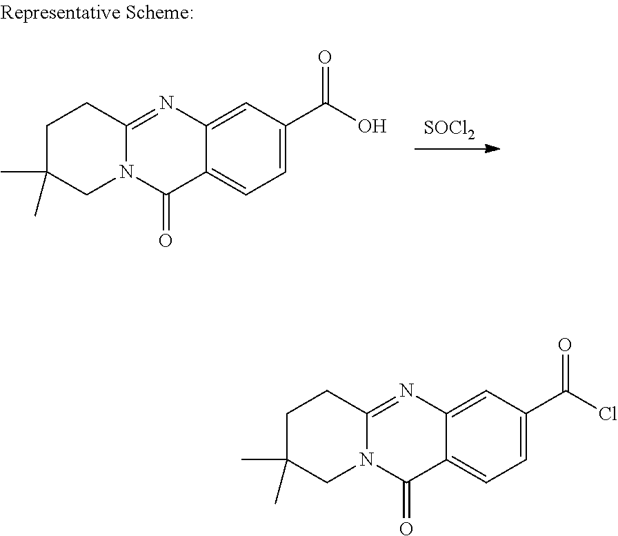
C12=CC=C(C(Cl)=O)C=C1N=C1N(C2=O)CC(C)(C)CC1.C12=CC=C(C(O)=O)C=C1N=C1N(C2=O)CC(C)(C)CC1.[SOCl2]
